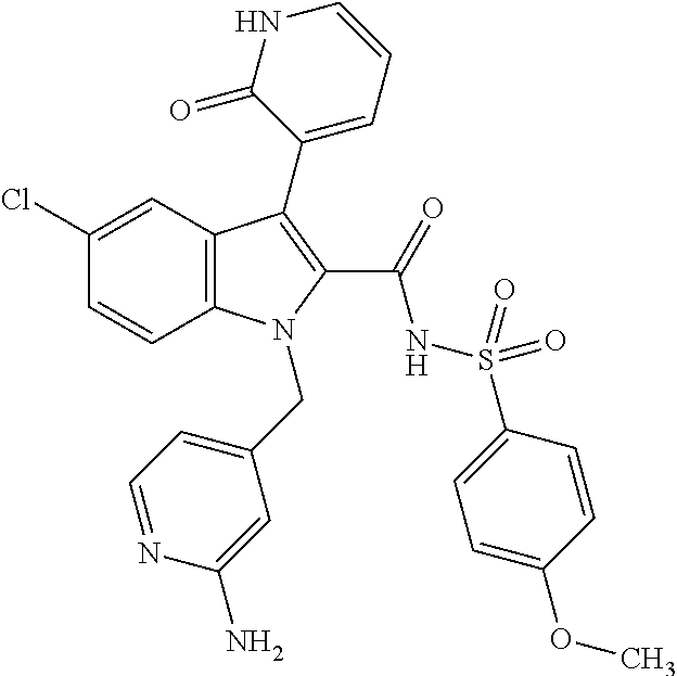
C12=C(C=C(Cl)C=C1)C(C1=CC=CNC1=O)=C(C(=O)NS(C1=CC=C(OC)C=C1)(=O)=O)N2CC1=CC=NC(N)=C1
